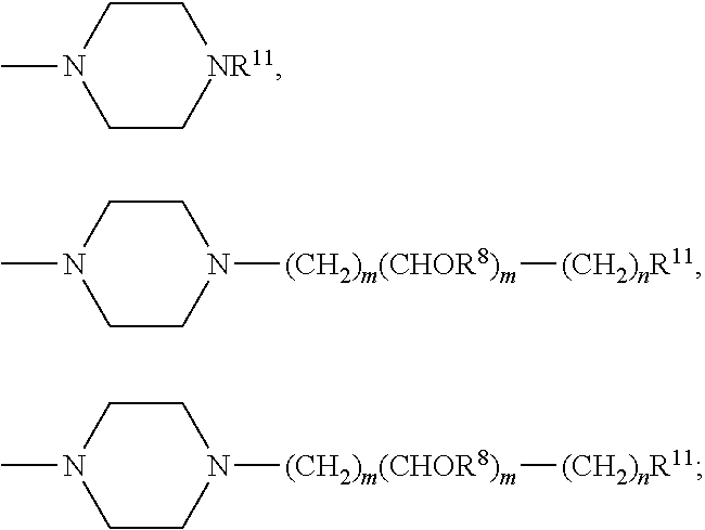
C1C[NR11]CCN1C.C1CN([(CH2)m(CHOR8)m][(CH2)nR11])CCN1C.C1CN([(CH2)m(CHOR8)m][(CH2)nR11])CCN1C
